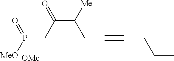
P(CC(C(CC#CCCC)[Me])=O)(=O)([MeO])[OMe]
